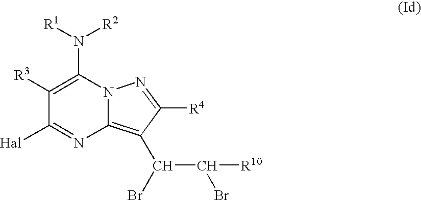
[R1]N([R2])C1=C([R3])C([Hal])=NC2=C(C(C(Br)[R10])Br)C([R4])=NN12
